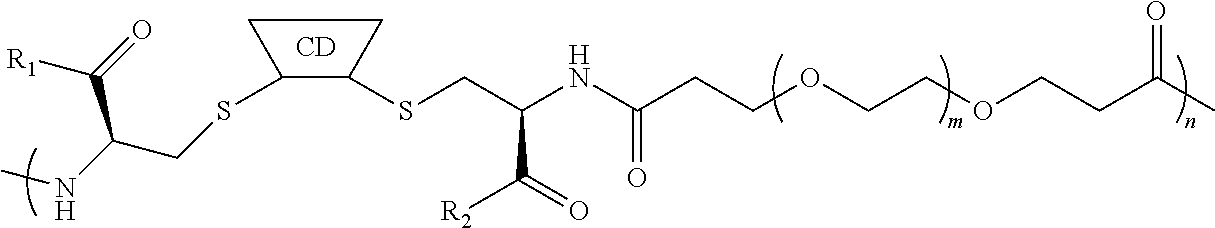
S(CC(NC)C(=O)[R1])C1C(SCC(NC(CCOCCOCCC(C)=O)=O)C([R2])=O)CC1.[CD]
